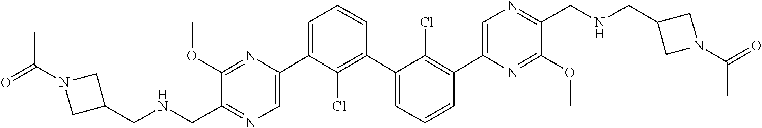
C1(OC)=NC(C2=CC=CC(C3=CC=CC(C4=CN=C(CNCC5CN(C(=O)C)C5)C(OC)=N4)=C3Cl)=C2Cl)=CN=C1CNCC1CN(C(=O)C)C1
